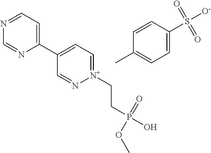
N1=CC=C(C2=CC=[N+](CCP(O)(=O)OC)N=C2)N=C1.C1=CC(S([O-])(=O)=O)=CC=C1C
